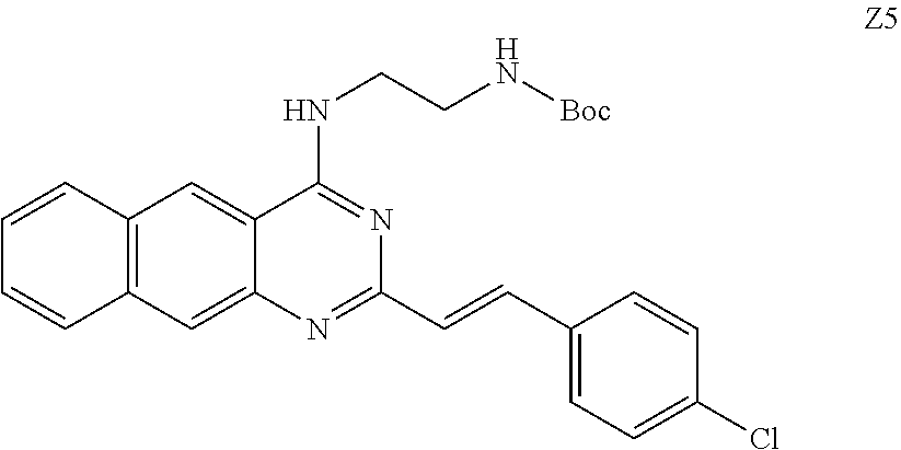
C1(C=CC2=NC3=CC4=C(C=CC=C4)C=C3C(NCCN[Boc])=N2)=CC=C(Cl)C=C1
